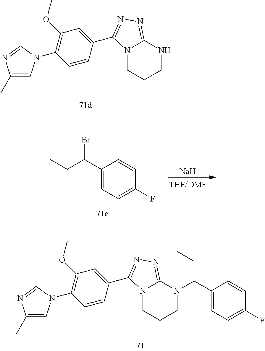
C1(C)=CN(C2=C(OC)C=C(C3=NN=C4N3CCCN4)C=C2)C=N1.[Na].C1(C(CC)Br)=CC=C(F)C=C1.C1(C)=CN(C2=C(OC)C=C(C3=NN=C4N3CCCN4C(C3=CC=C(F)C=C3)CC)C=C2)C=N1
